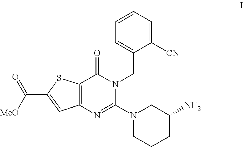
C1=CC=C([CN])C(CN2C(=O)C3=C(N=C2N2CCCC(N)C2)C=C(C([MeO])=O)S3)=C1
